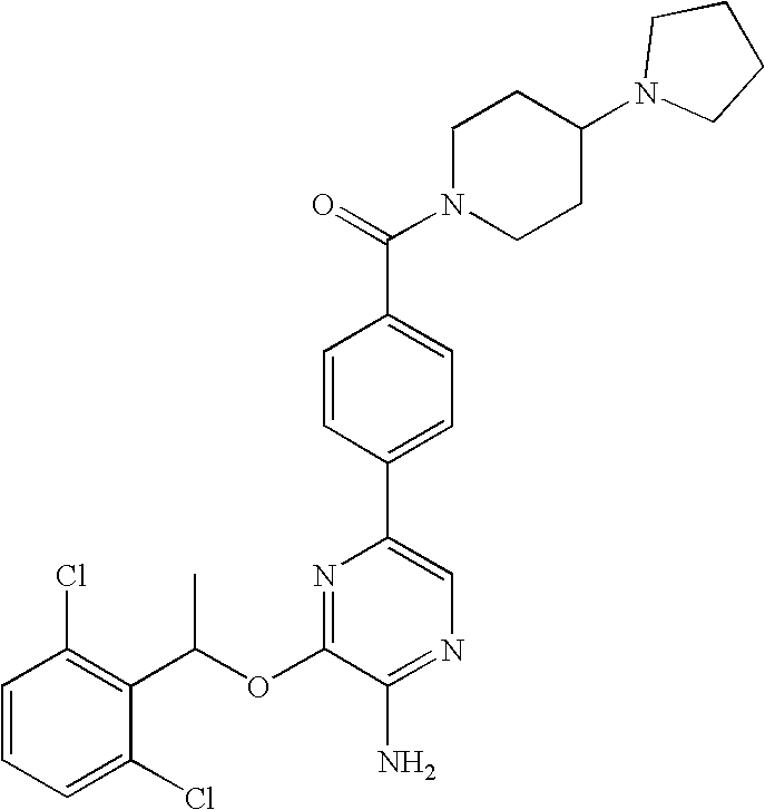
C1=CC(Cl)=C(C(OC2=NC(C3=CC=C(C(N4CCC(N5CCCC5)CC4)=O)C=C3)=CN=C2N)C)C(Cl)=C1
